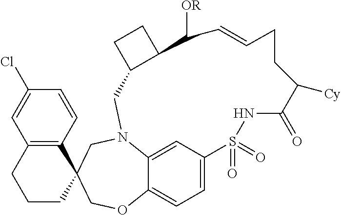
N12C3=CC(=CC=C3OCC3(C4=C(C=C(Cl)C=C4)CCC3)C1)S(=O)(=O)NC(=O)C([Cy])CCC=CC([OR])C1C(C2)CC1
